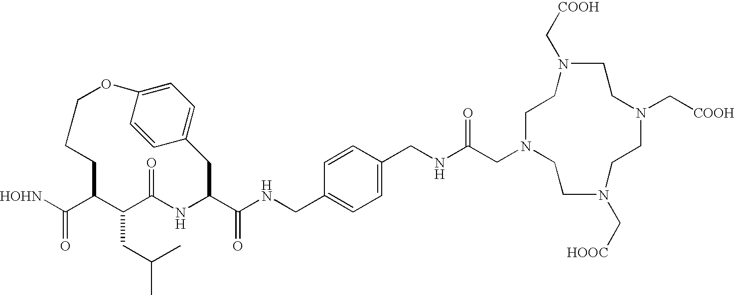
N(CC1=CC=C(CNC(CN2CCN(C[COOH])CCN(C[COOH])CCN(C[HOOC])CC2)=O)C=C1)C(C1NC(=O)C(CC(C)C)C(C([HOHN])=O)CCCOC2=CC=C(C1)C=C2)=O
